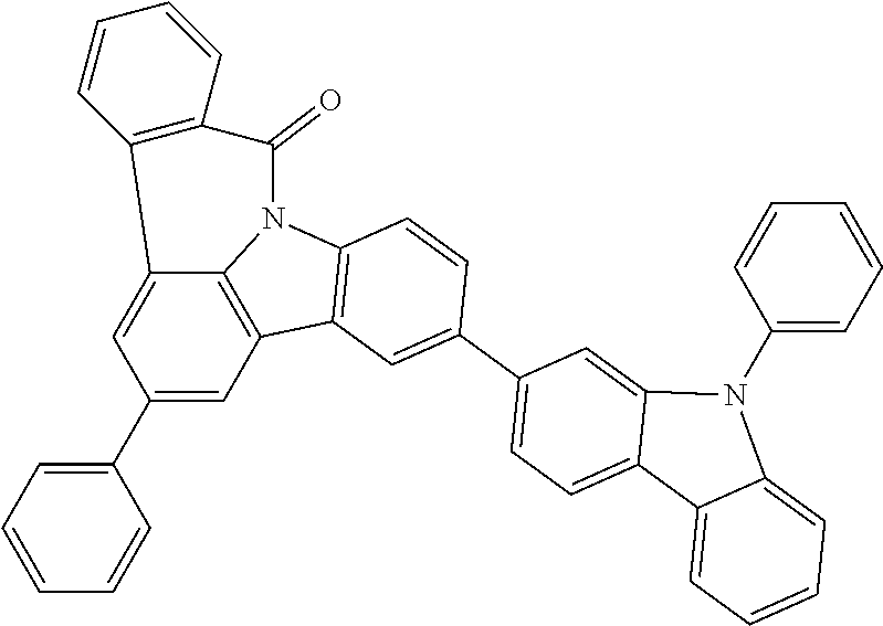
C12=CC(C3=CC=CC=C3)=CC3=C1N(C1=C3C=C(C3=CC=C4C(=C3)N(C3=CC=CC=C3)C3=CC=CC=C43)C=C1)C(=O)C1=C2C=CC=C1
